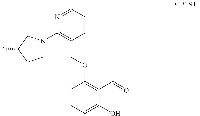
N1=CC=CC(COC2=C(C=O)C(O)=CC=C2)=C1N1CCC(F)C1
